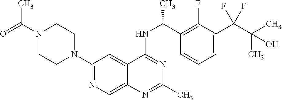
N1(C(=O)C)CCN(C2=NC=C3C(=C2)C(NC(C2=C(F)C(C(C(C)(C)O)(F)F)=CC=C2)C)=NC(C)=N3)CC1
